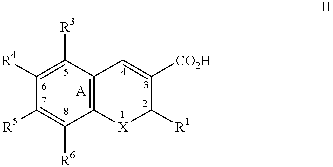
C1([R4])=C([R3])C2=C(C([R6])=C1[R5])[X]C([R1])C([CO2H])=C2
